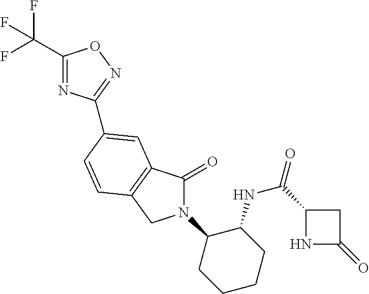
C1(C(F)(F)F)=NC(C2=CC3=C(CN(C4CCCCC4NC(C4NC(=O)C4)=O)C3=O)C=C2)=NO1
